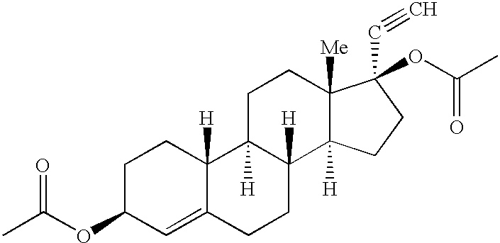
C1C(OC(=O)C)C=C2C([H])(C1)C1([H])C([H])(CC2)C2([H])C([Me])(CC1)C(OC(=O)C)(C#C)CC2
